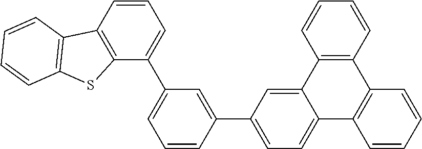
C12=C(C3=CC(C4=CC(C5=CC=CC6=C5SC5=C6C=CC=C5)=CC=C4)=CC=C3C3=C1C=CC=C3)C=CC=C2
